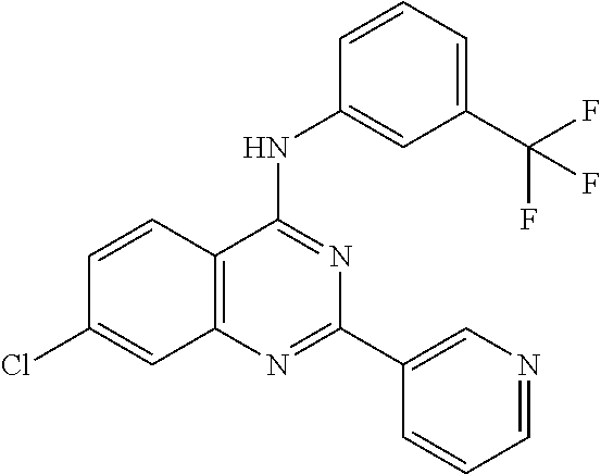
C1=CC2=C(C=C1Cl)N=C(C1=CN=CC=C1)N=C2NC1=CC(C(F)(F)F)=CC=C1
